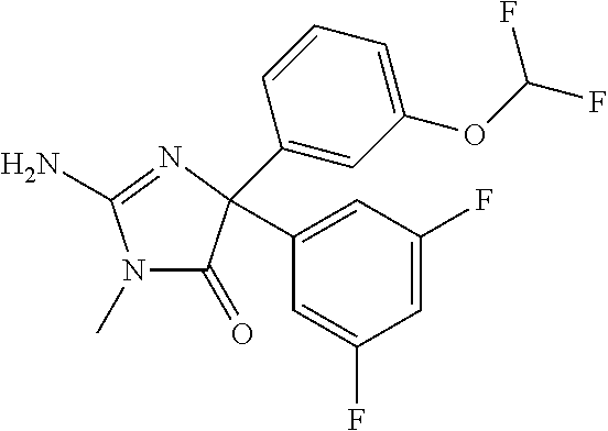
N1(C)C(=O)C(C2=CC(F)=CC(F)=C2)(C2=CC(OC(F)F)=CC=C2)N=C1N
